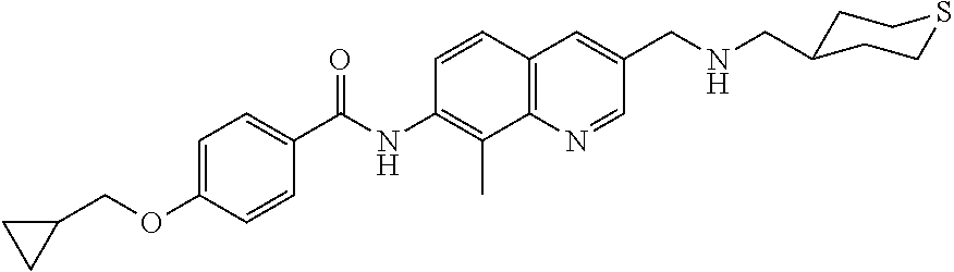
C12=C(N=CC(CNCC3CCSCC3)=C1)C(C)=C(NC(C1=CC=C(OCC3CC3)C=C1)=O)C=C2
